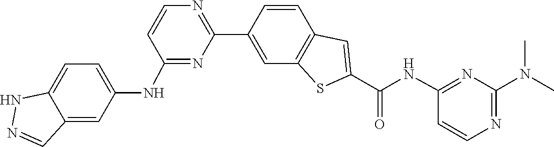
CN(C)C1=NC=CC(NC(C2=CC3=C(C=C(C4=NC=CC(NC5=CC=C6C(=C5)C=NN6)=N4)C=C3)S2)=O)=N1
